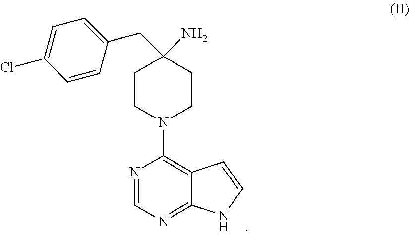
C1CN(C2=C3C(=NC=N2)NC=C3)CCC1(N)CC1=CC=C(Cl)C=C1
